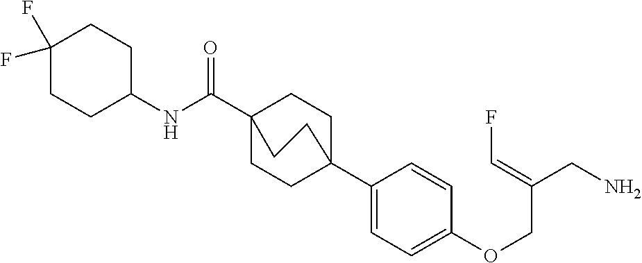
N(C(C12CCC(C3=CC=C(OCC(CN)=CF)C=C3)(CC1)CC2)=O)C1CCC(F)(F)CC1
